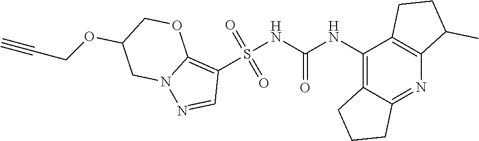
S(NC(NC1=C2C(=NC3=C1CCC3C)CCC2)=O)(C1=C2N(N=C1)CC(OCC#C)CO2)(=O)=O
